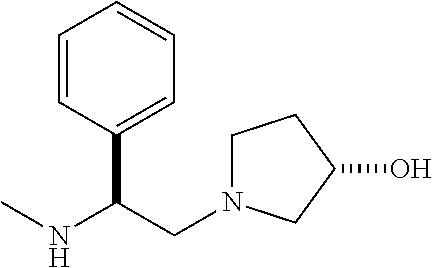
C(CN1CCC(O)C1)(C1=CC=CC=C1)NC
